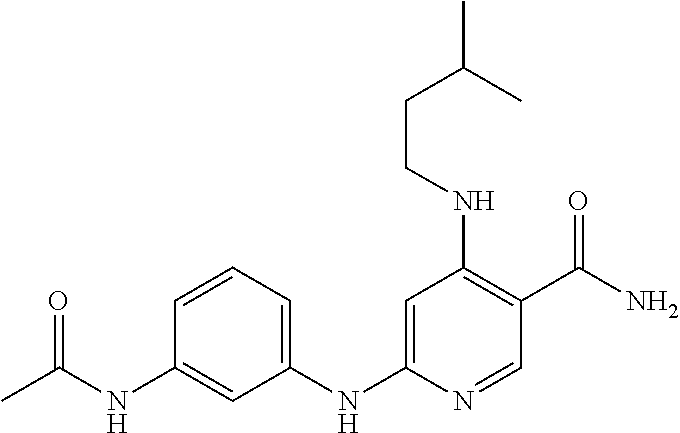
N(C1=C(C(N)=O)C=NC(NC2=CC=CC(NC(=O)C)=C2)=C1)CCC(C)C
